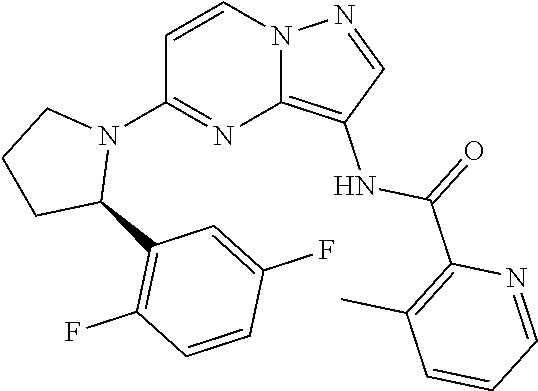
C1=CC(F)=CC(C2CCCN2C2=NC3=C(NC(C4=C(C)C=CC=N4)=O)C=NN3C=C2)=C1F
